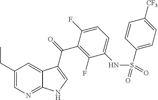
C1(CC)=CN=C2C(=C1)C(C(=O)C1=C(F)C(NS(C3=CC=C([CF3])C=C3)(=O)=O)=CC=C1F)=CN2
